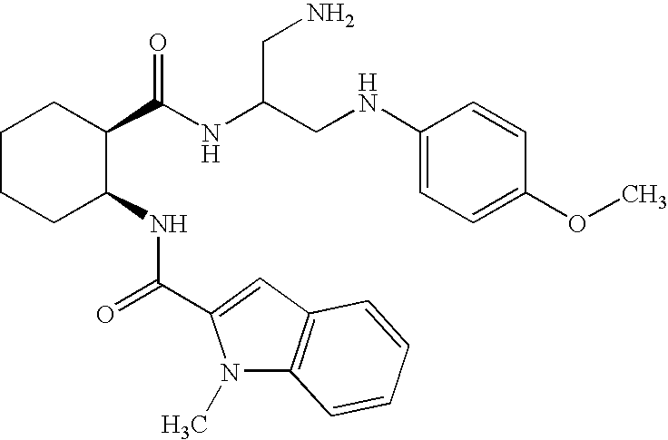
C1CCC(NC(=O)C2=CC3=C(C=CC=C3)N2C)C(C(NC(CNC2=CC=C(OC)C=C2)CN)=O)C1
